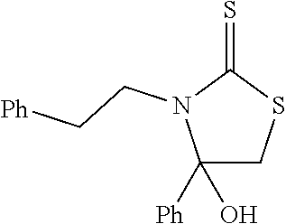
C1([Ph])(O)CSC(=S)N1CC[Ph]
